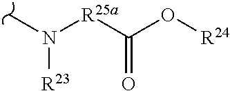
CN([R25a]C(O[R24])=O)[R23]
